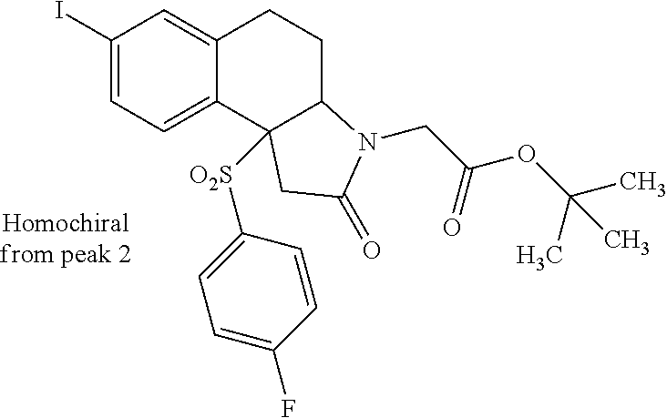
C1(I)=CC=C2C(=C1)CCC1C2([O2S]C2=CC=C(F)C=C2)CC(=O)N1CC(=O)OC(C)(C)C
